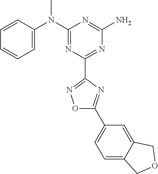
C1=CC(N(C2=NC(C3=NOC(C4=CC=C5C(=C4)COC5)=N3)=NC(N)=N2)C)=CC=C1
